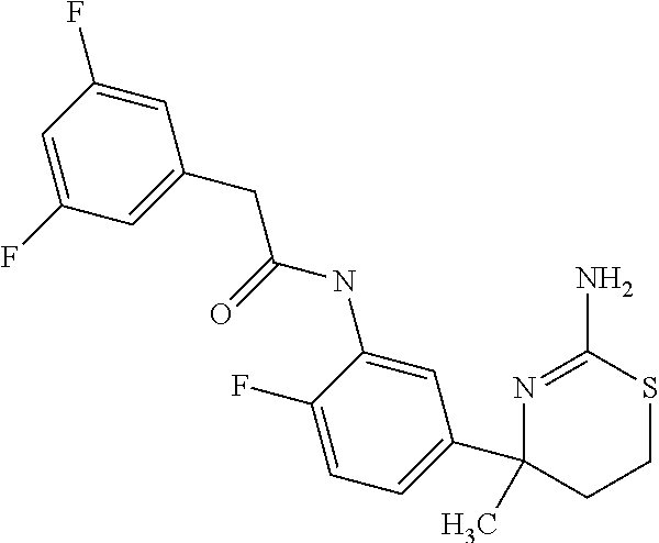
C(C(=O)NC1=CC(C2(C)CCSC(N)=N2)=CC=C1F)C1=CC(F)=CC(F)=C1
